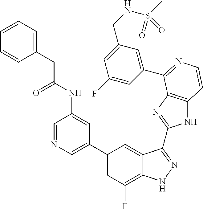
C1=C(C2=CC(F)=C3C(=C2)C(C2=NC4=C(N2)C=CN=C4C2=CC(CNS(C)(=O)=O)=CC(F)=C2)=NN3)C=C(NC(=O)CC2=CC=CC=C2)C=N1
